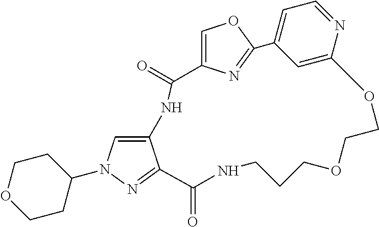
C12=CN(C3CCOCC3)N=C1C(=O)NCCCOCCOC1=CC(=CC=N1)C1=NC(=CO1)C(=O)N2
